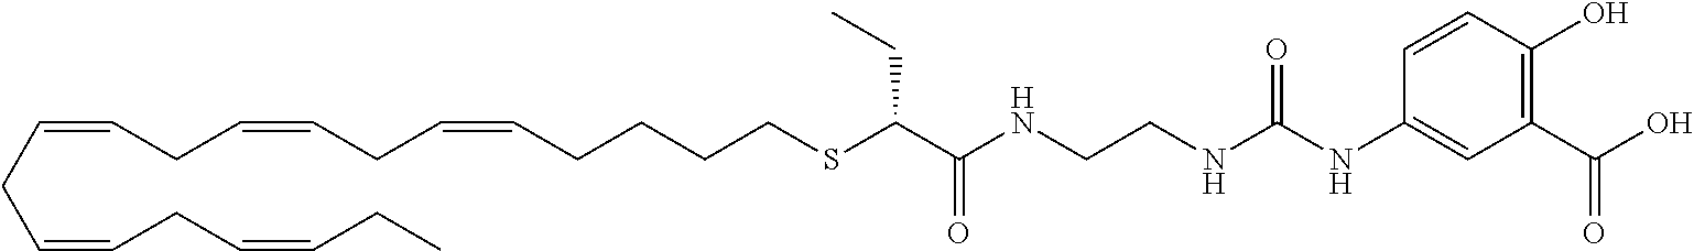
C(CC=CCC=CCC)=CCC=CCC=CCCCCSC(C(NCCNC(NC1=CC(C(=O)O)=C(O)C=C1)=O)=O)CC
